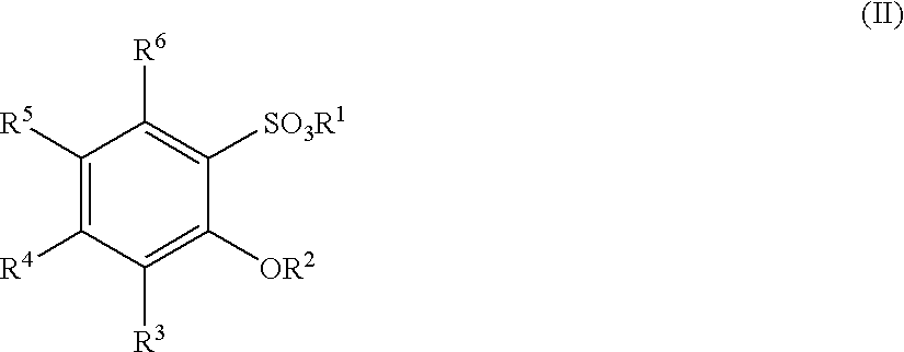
C1([R5])=C([R4])C([R3])=C([OR2])C([SO3R1])=C1[R6]
